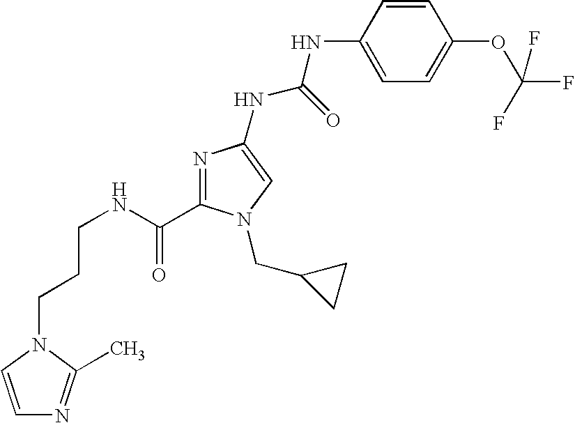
C(CNC(=O)C1=NC(NC(NC2=CC=C(OC(F)(F)F)C=C2)=O)=CN1CC1CC1)CN1C(C)=NC=C1
